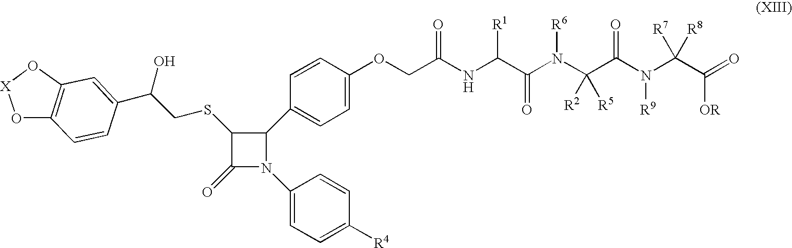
C1(C2=CC=C(OCC(NC(C(N(C(C(N(C(C([OR])=O)([R7])[R8])[R9])=O)([R2])[R5])[R6])=O)[R1])=O)C=C2)C(SCC(C2=CC3=C(C=C2)O[X]O3)O)C(=O)N1C1=CC=C([R4])C=C1
